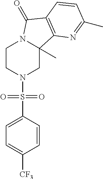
C1CN(S(C2=CC=C([CF3])C=C2)(=O)=O)CC2(C)N1C(=O)C1=C2N=C(C)C=C1
